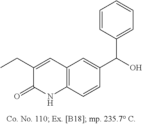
C1(CC)=CC2=C(C=CC(C(O)C3=CC=CC=C3)=C2)NC1=O
